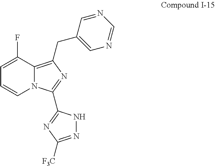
C1=C(F)C2=C(CC3=CN=CN=C3)N=C(C3=NC([F3C])=NN3)N2C=C1
